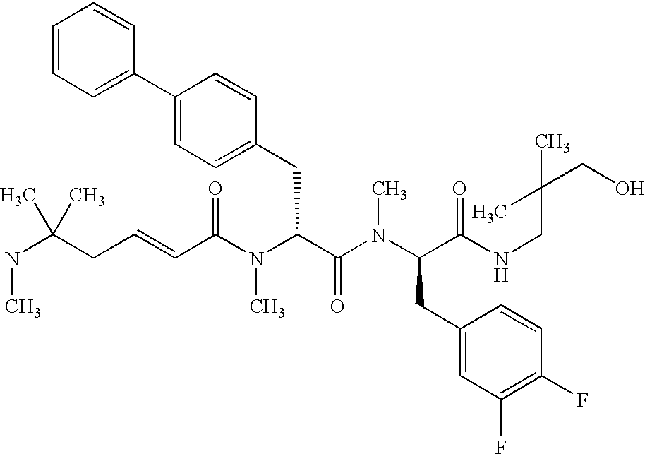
N(C(CC=CC(N(C(C(N(C(CC1=CC(F)=C(F)C=C1)C(NCC(CO)(C)C)=O)C)=O)CC1=CC=C(C2=CC=CC=C2)C=C1)C)=O)(C)C)C
